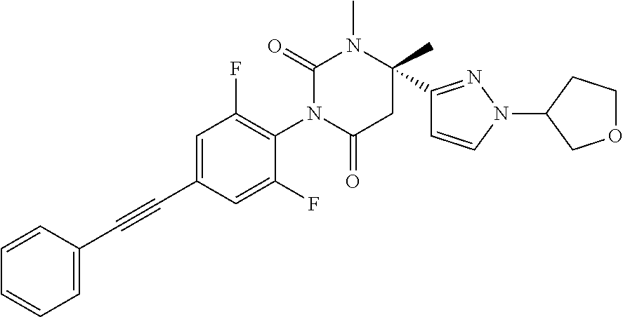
C1=CC(C#CC2=CC(F)=C(N3C(=O)CC(C)(C4=NN(C5COCC5)C=C4)N(C)C3=O)C(F)=C2)=CC=C1
